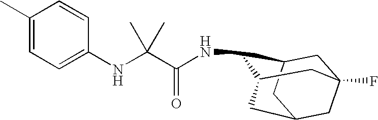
N(C1C2CC3(F)CC(CC1C3)C2)C(C(NC1=CC=C(C)C=C1)(C)C)=O
